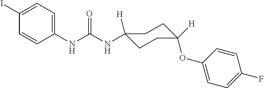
N(C(NC1([H])CCC(OC2=CC=C(F)C=C2)([H])CC1)=O)C1=CC=C(I)C=C1
